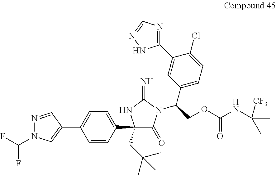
C1(C2(CC(C)(C)C)C(=O)N(C(COC(NC(C)(C)[CF3])=O)C3=CC=C(Cl)C(C4=NC=NN4)=C3)C(=N)N2)=CC=C(C2=CN(C(F)F)N=C2)C=C1
